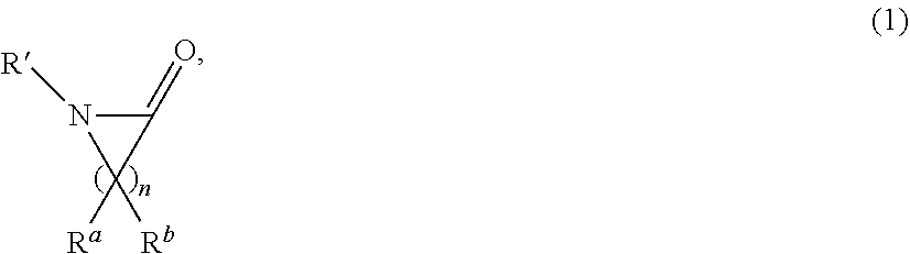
C1(=O)N([R])C1([Ra])[Rb]
